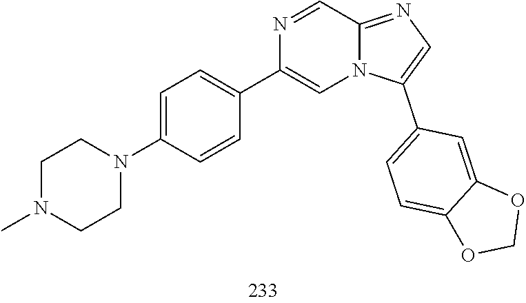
C1CN(C)CCN1C1=CC=C(C2=CN3C(=NC=C3C3=CC=C4C(=C3)OCO4)C=N2)C=C1
